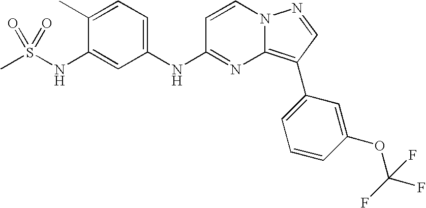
C1(C)=CC=C(NC2=NC3=C(C4=CC=CC(OC(F)(F)F)=C4)C=NN3C=C2)C=C1NS(C)(=O)=O
